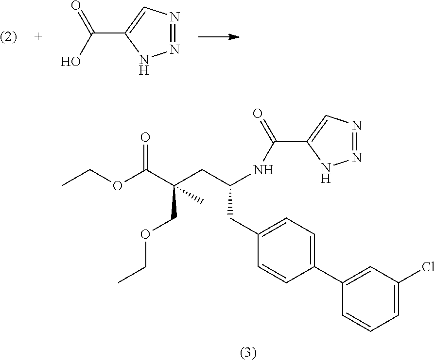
OC(C1=CN=NN1)=O.C1(C2=CC(Cl)=CC=C2)=CC=C(CC(CC(C(OCC)=O)(COCC)C)NC(C2=CN=NN2)=O)C=C1
